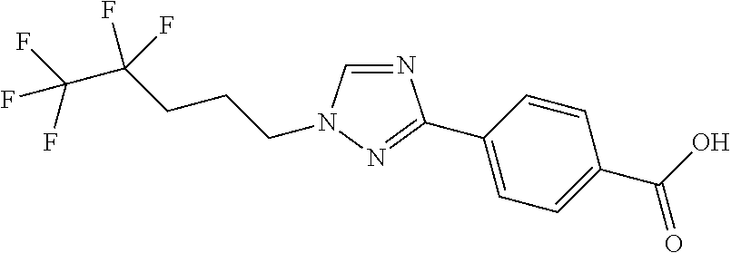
C1(C2=NN(CCCC(C(F)(F)F)(F)F)C=N2)=CC=C(C(O)=O)C=C1
